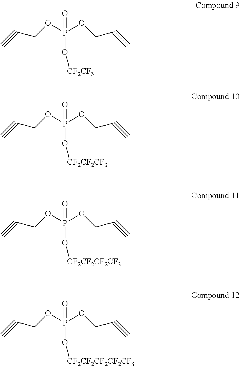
C#CCOP(OCC#C)(O[CF2CF3])=O.C#CCOP(OCC#C)(O[CF2CF2CF3])=O.C#CCOP(OCC#C)(O[CF2CF2CF2CF3])=O.C#CCOP(OCC#C)(O[CF2CF2CF2CF2CF3])=O
